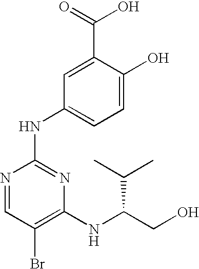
N1=CC(Br)=C(NC(CO)C(C)C)N=C1NC1=CC=C(O)C(C(=O)O)=C1
